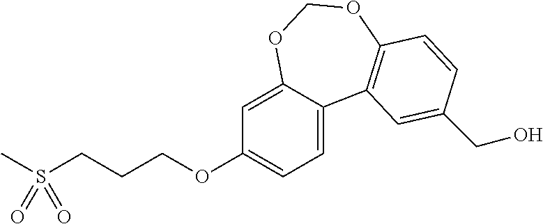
C1=C2C(=CC(OCCCS(C)(=O)=O)=C1)OCOC1=C2C=C(CO)C=C1
